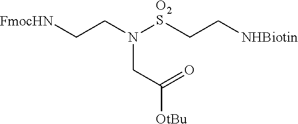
[FmocHN]CCN([O2S]CC[NHBiotin])CC(=O)[OtBu]
